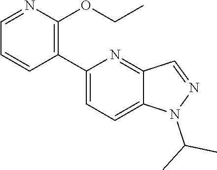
C1=NC(OCC)=C(C2=CC=C3C(=N2)C=NN3C(C)C)C=C1
